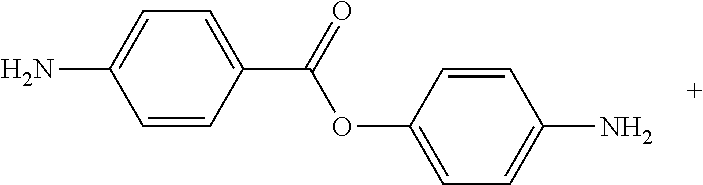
C1=CC(C(=O)OC2=CC=C(N)C=C2)=CC=C1N
